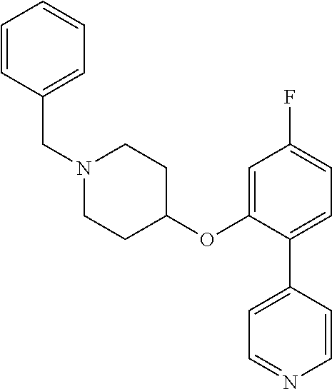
C1=CC=CC(CN2CCC(OC3=CC(F)=CC=C3C3=CC=NC=C3)CC2)=C1
